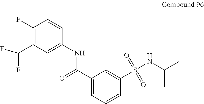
C1(F)=C(C(F)F)C=C(NC(=O)C2=CC=CC(S(NC(C)C)(=O)=O)=C2)C=C1
